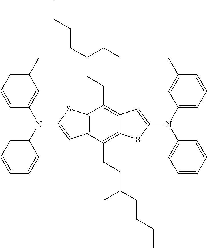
C12=C(C(CCC(C)CCCC)=C3C(=C1CCC(CCCC)CC)C=C(N(C1=CC=CC(C)=C1)C1=CC=CC=C1)S3)C=C(N(C1=CC(C)=CC=C1)C1=CC=CC=C1)S2
